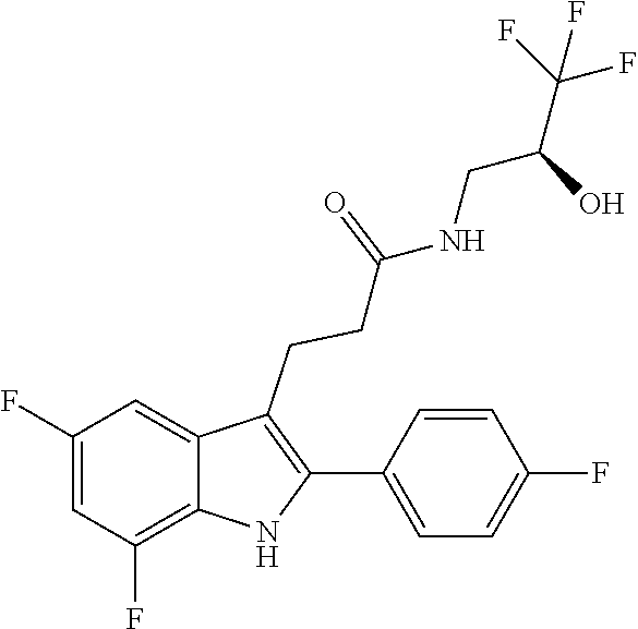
C1(C2=C(CCC(=O)NCC(C(F)(F)F)O)C3=CC(F)=CC(F)=C3N2)=CC=C(F)C=C1
